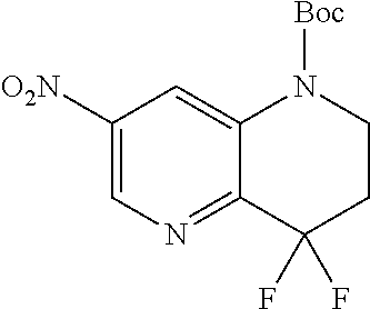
C1([O2N])=CN=C2C(=C1)N([Boc])CCC2(F)F
